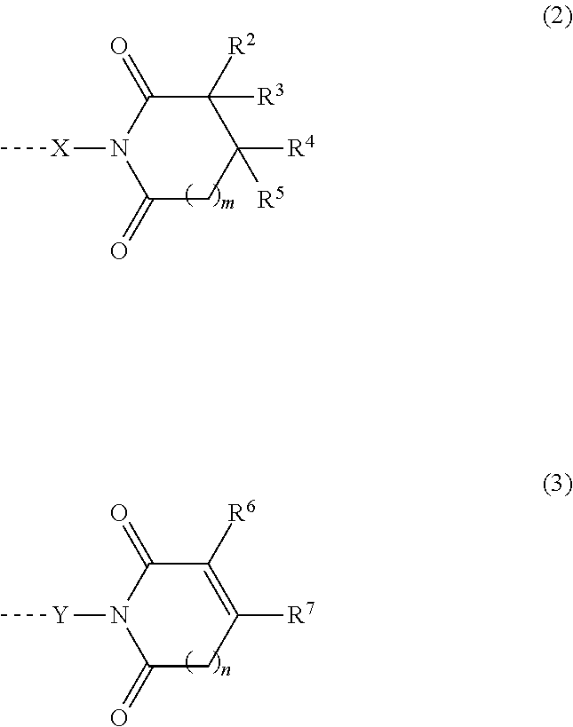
C[X]N1C(=O)CC([R4])([R5])C([R2])([R3])C1=O.C[Y]N1C(=O)CC([R7])=C([R6])C1=O
